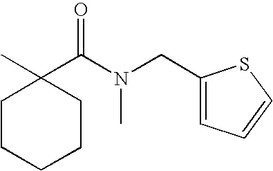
C1CCCCC1(C)C(N(CC1=CC=CS1)C)=O
